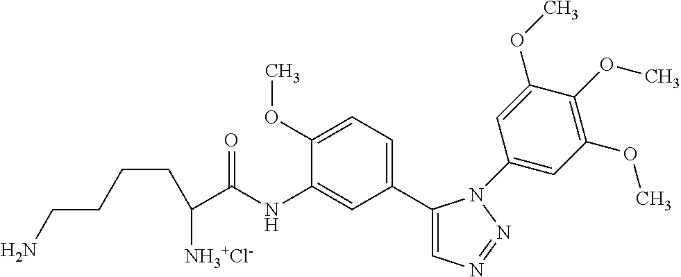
C1(C2=CC=C(OC)C(NC(C([NH3+Cl-])CCCCN)=O)=C2)=CN=NN1C1=CC(OC)=C(OC)C(OC)=C1
